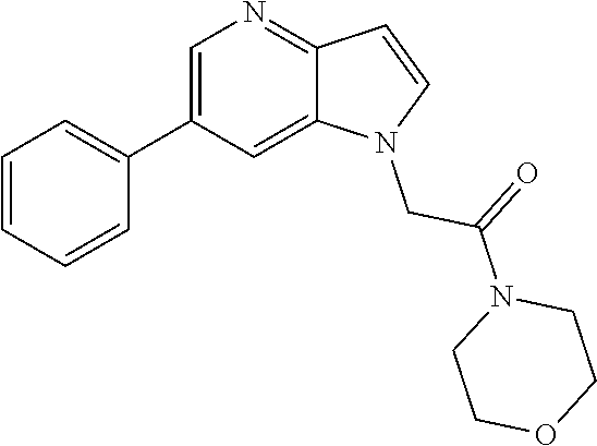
C1=C(C2=CC=CC=C2)C=C2C(=N1)C=CN2CC(=O)N1CCOCC1
